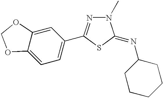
C1=C2C(=CC(C3=NN(C)C(=NC4CCCCC4)S3)=C1)OCO2
